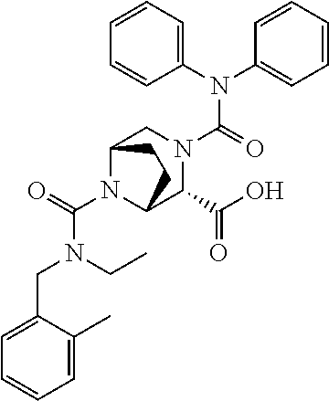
N(C(=O)N1CC2N(C(N(CC)CC3=CC=CC=C3C)=O)C(C1C(O)=O)CC2)(C1=CC=CC=C1)C1=CC=CC=C1
